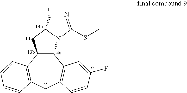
C12C(N3C(C1)CN=C3SC)C1=C(CC3=C2C=CC=C3)C=CC(F)=C1
